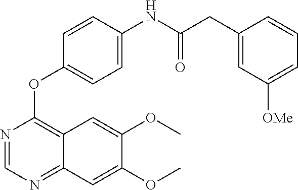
C12=NC=NC(OC3=CC=C(NC(CC4=CC([OMe])=CC=C4)=O)C=C3)=C1C=C(OC)C(OC)=C2
